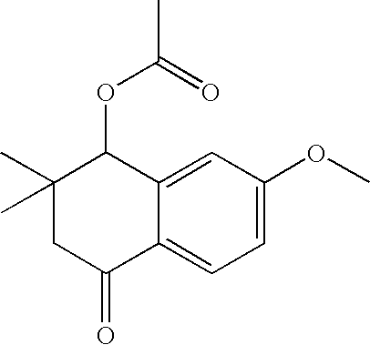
C12=CC(OC)=CC=C1C(=O)CC(C)(C)C2OC(C)=O
